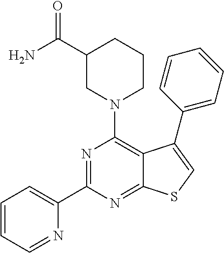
N1=C(C2=CC=CC=N2)N=C2C(=C1N1CCCC(C(N)=O)C1)C(C1=CC=CC=C1)=CS2
